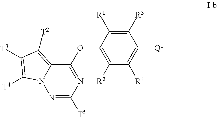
C1(OC2=C([R2])C([R4])=C([Q1])C([R3])=C2[R1])=NC([T5])=NN2C1=C([T2])C([T3])=C2[T4]
